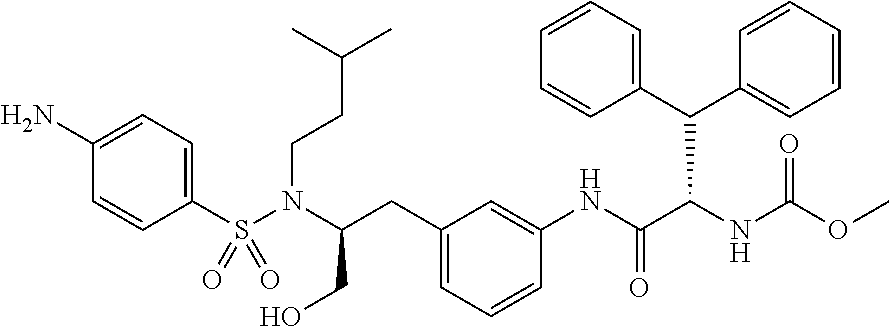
C1(S(N(C(CC2=CC=CC(NC(C(NC(OC)=O)C(C3=CC=CC=C3)C3=CC=CC=C3)=O)=C2)CO)CCC(C)C)(=O)=O)=CC=C(N)C=C1
